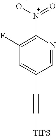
C1(F)=C([N+]([O-])=O)N=CC(C#C[TIPS])=C1
